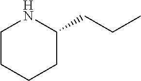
C1CCCC(CCC)N1
